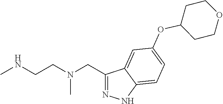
C1(CN(CCNC)C)=NNC2=CC=C(OC3CCOCC3)C=C12
